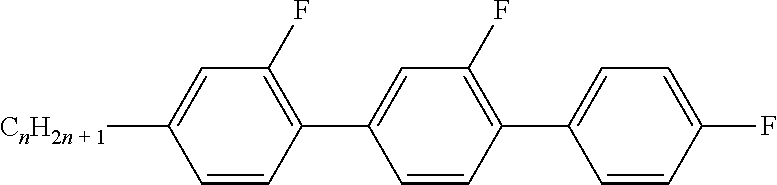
C1=CC(C2=CC(F)=C(C3=CC=C(F)C=C3)C=C2)=C(F)C=C1[CnH2n + 1]
